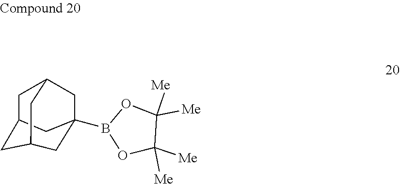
O1C([Me])([Me])C([Me])([Me])OB1C12CC3CC(CC(C1)C3)C2
